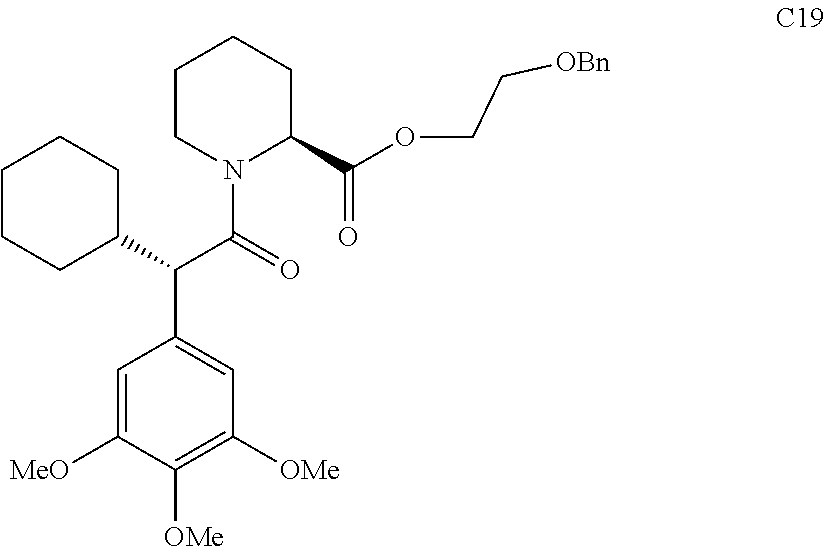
C1CN(C(=O)C(C2=CC([OMe])=C([OMe])C([MeO])=C2)C2CCCCC2)C(C(OCC[OBn])=O)CC1
